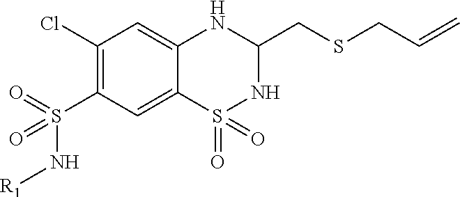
C1(Cl)=C(S(N[R1])(=O)=O)C=C2C(=C1)NC(CSCC=C)NS2(=O)=O
